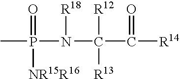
P(N(C(C([R14])=O)([R12])[R13])[R18])(C)(=O)[NR15R16]
